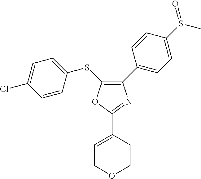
C1(C2=CC=C(S(=O)C)C=C2)=C(SC2=CC=C(Cl)C=C2)OC(C2=CCOCC2)=N1
